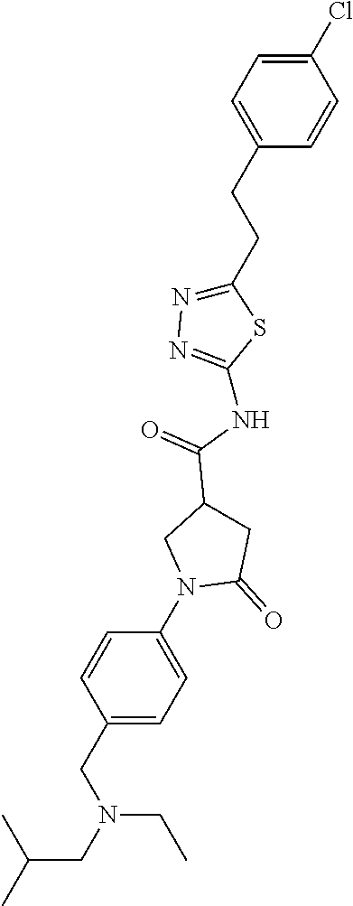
C1(N2C(=O)CC(C(NC3=NN=C(CCC4=CC=C(Cl)C=C4)S3)=O)C2)=CC=C(CN(CC(C)C)CC)C=C1
